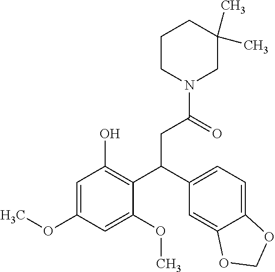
C1CN(C(=O)CC(C2=C(O)C=C(OC)C=C2OC)C2=CC=C3C(=C2)OCO3)CC(C)(C)C1
